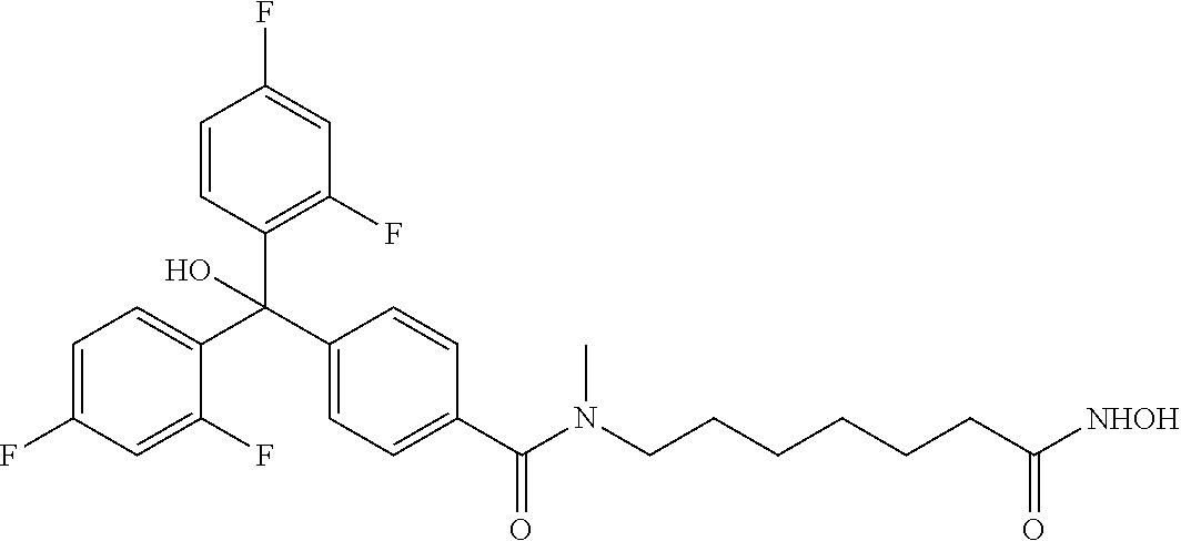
C1(F)=CC=C(C(C2=CC=C(C(N(CCCCCCC([NHOH])=O)C)=O)C=C2)(C2=C(F)C=C(F)C=C2)O)C(F)=C1
